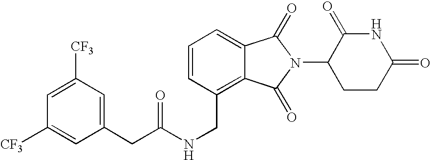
C(C1=C2C(=CC=C1)C(=O)N(C1CCC(=O)NC1=O)C2=O)NC(CC1=CC([CF3])=CC([CF3])=C1)=O
